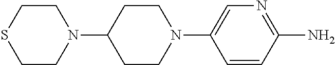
N1(C2CCN(C3=CN=C(N)C=C3)CC2)CCSCC1
